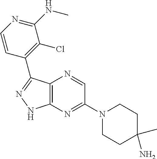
C1(C2=NNC3=C2N=CC(N2CCC(C)(N)CC2)=N3)=C(Cl)C(NC)=NC=C1
